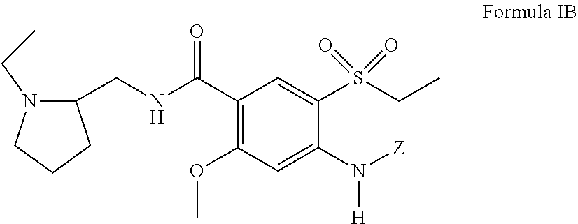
C1(CNC(C2=C(OC)C=C(N([Z])[H])C(S(CC)(=O)=O)=C2)=O)N(CC)CCC1
